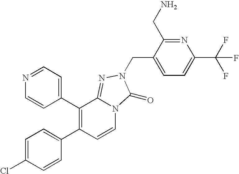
C1(C2=C(C3=CC=NC=C3)C3=NN(CC4=CC=C(C(F)(F)F)N=C4CN)C(=O)N3C=C2)=CC=C(Cl)C=C1
